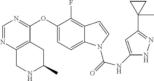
O(C1=CC=C2C(=C1F)C=CN2C(=O)NC1=CC(C2(C)CC2)=NN1)C1=NC=NC2=C1CC(C)NC2
